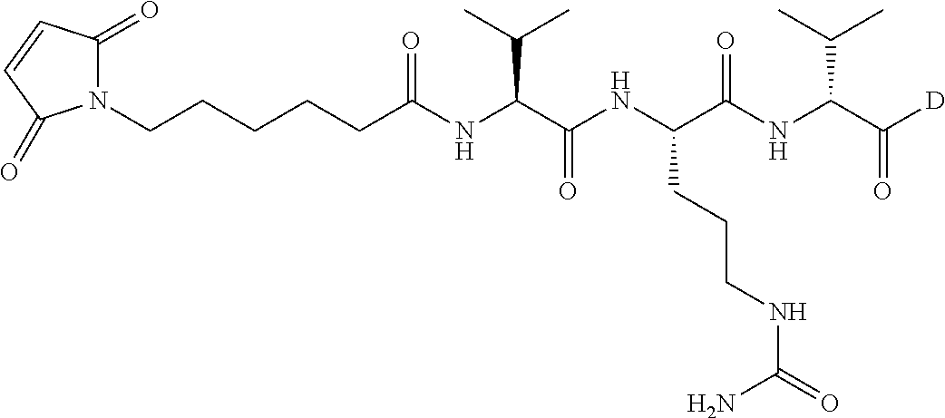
N1(CCCCCC(NC(C(NC(C(NC(C([D])=O)C(C)C)=O)CCCNC(N)=O)=O)C(C)C)=O)C(=O)C=CC1=O
